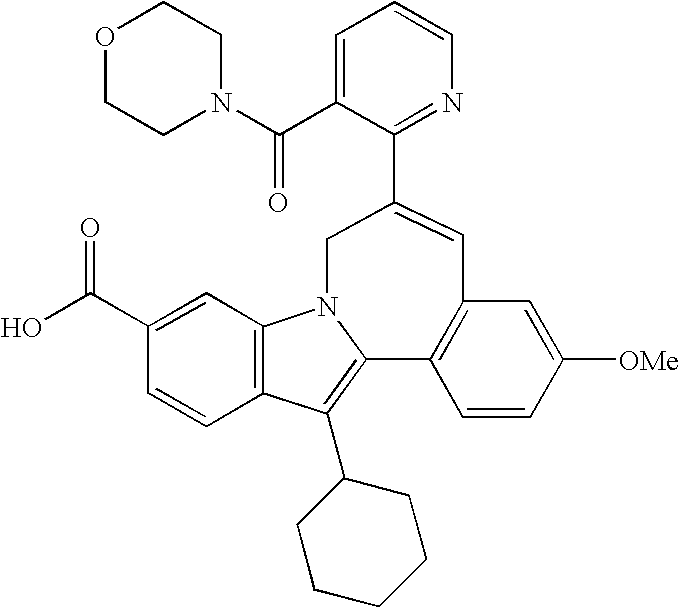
C12=C(C=C(C(O)=O)C=C1)N1C(=C2C2CCCCC2)C2=C(C=C([OMe])C=C2)C=C(C2=NC=CC=C2C(N2CCOCC2)=O)C1
